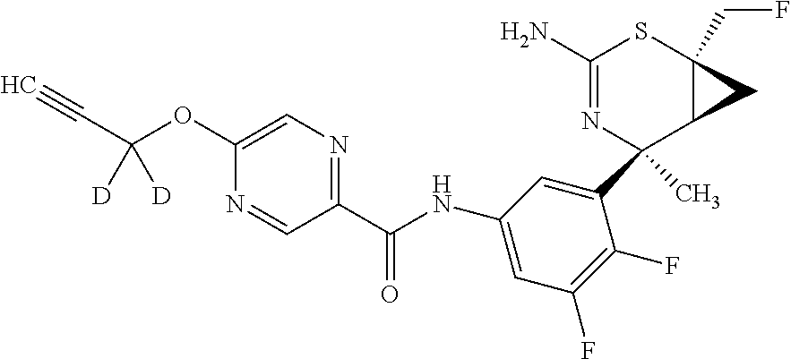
C1(C2(C)N=C(N)SC3(CF)C2C3)=CC(NC(C2=NC=C(OC(C#C)([D])[D])N=C2)=O)=CC(F)=C1F
